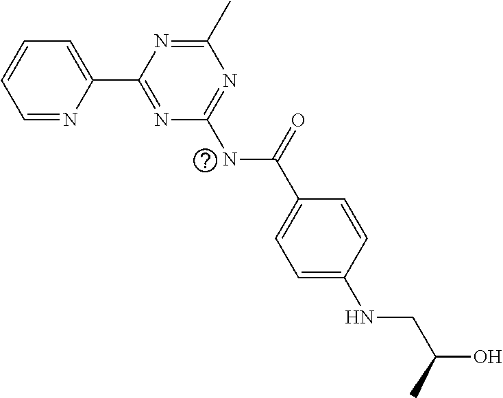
C1=NC(C2=NC(NC(C3=CC=C(NCC(O)C)C=C3)=O)=NC(C)=N2)=CC=C1
